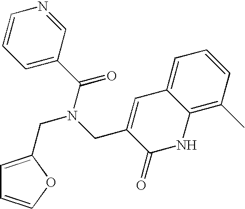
C1=C(C(N(CC2=CC=CO2)CC2=CC3=CC=CC(C)=C3NC2=O)=O)C=NC=C1
